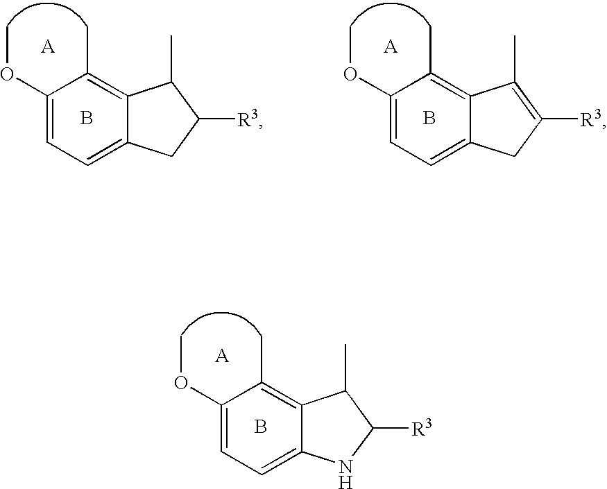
B.C12=C(C)C(OC)=CC=C1CC([R3])C2C.B.C12=C(C)C(OC)=CC=C1CC([R3])=C2C.B.C12=C(C)C(OC)=CC=C1NC([R3])C2C
